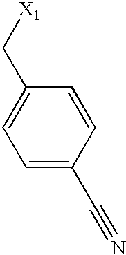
C1=C(C[X1])C=CC(C#N)=C1
